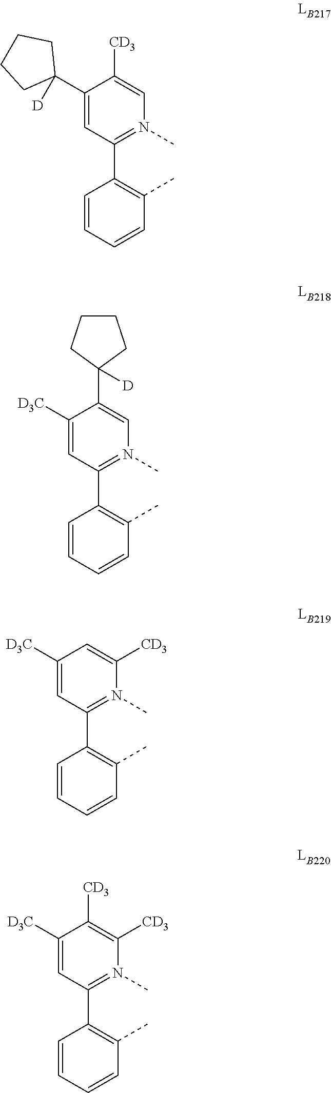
C1(C2([D])CCCC2)=CC(C2=C(C)C=CC=C2)=N(C)C=C1[CD3].C1([D3C])=CC(C2=C(C)C=CC=C2)=N(C)C=C1C1([D])CCCC1.C1([D3C])=CC(C2=C(C)C=CC=C2)=N(C)C([CD3])=C1.C1([D3C])=CC(C2=C(C)C=CC=C2)=N(C)C([CD3])=C1[CD3]
